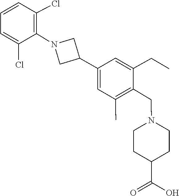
C1=C(CC)C(CN2CCC(C(=O)O)CC2)=C(C)C=C1C1CN(C2=C(Cl)C=CC=C2Cl)C1
